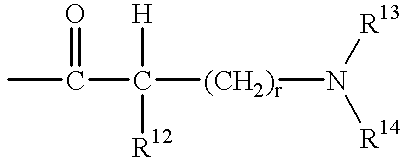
CC(C([(CH2)r]N([R13])[R14])([H])[R12])=O
